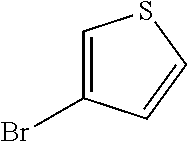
C1=C(Br)C=CS1
